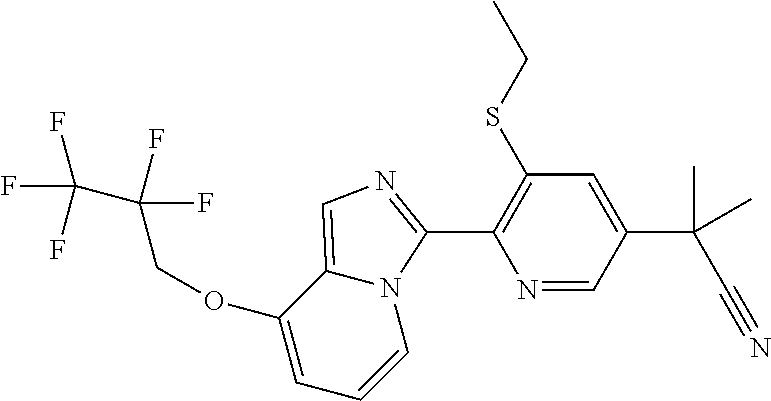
C(OC1=CC=CN2C1=CN=C2C1=C(SCC)C=C(C(C#N)(C)C)C=N1)C(F)(F)C(F)(F)F
